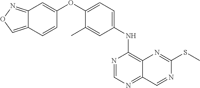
C12=NOC=C1C=CC(OC1=CC=C(NC3=C4C(=NC=N3)C=NC(SC)=N4)C=C1C)=C2
